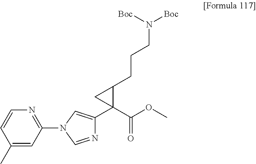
C1=CC(C)=CC(N2C=NC(C3(C(OC)=O)C(CCCN([Boc])[Boc])C3)=C2)=N1
